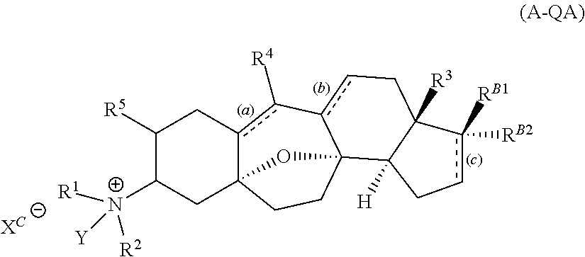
C1([R5])C([N+]([R1])([Y])[R2])CC23c(c([R4])-c4cCC5([R3])C([H])(C4(CC2)O3)Ccc5([RB2])[RB1])C1
